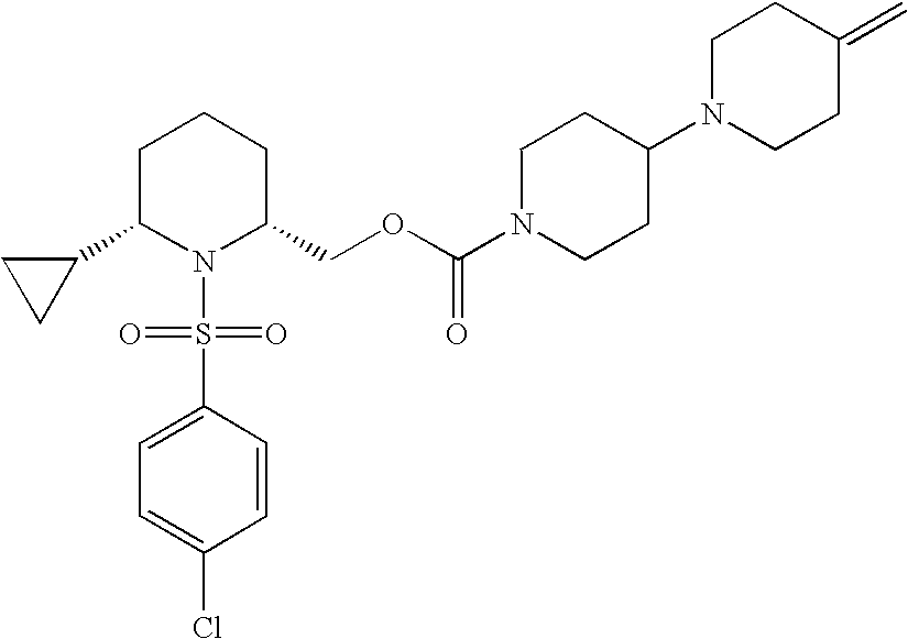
C1C(C2CC2)N(S(C2=CC=C(Cl)C=C2)(=O)=O)C(COC(N2CCC(N3CCC(=C)CC3)CC2)=O)CC1
